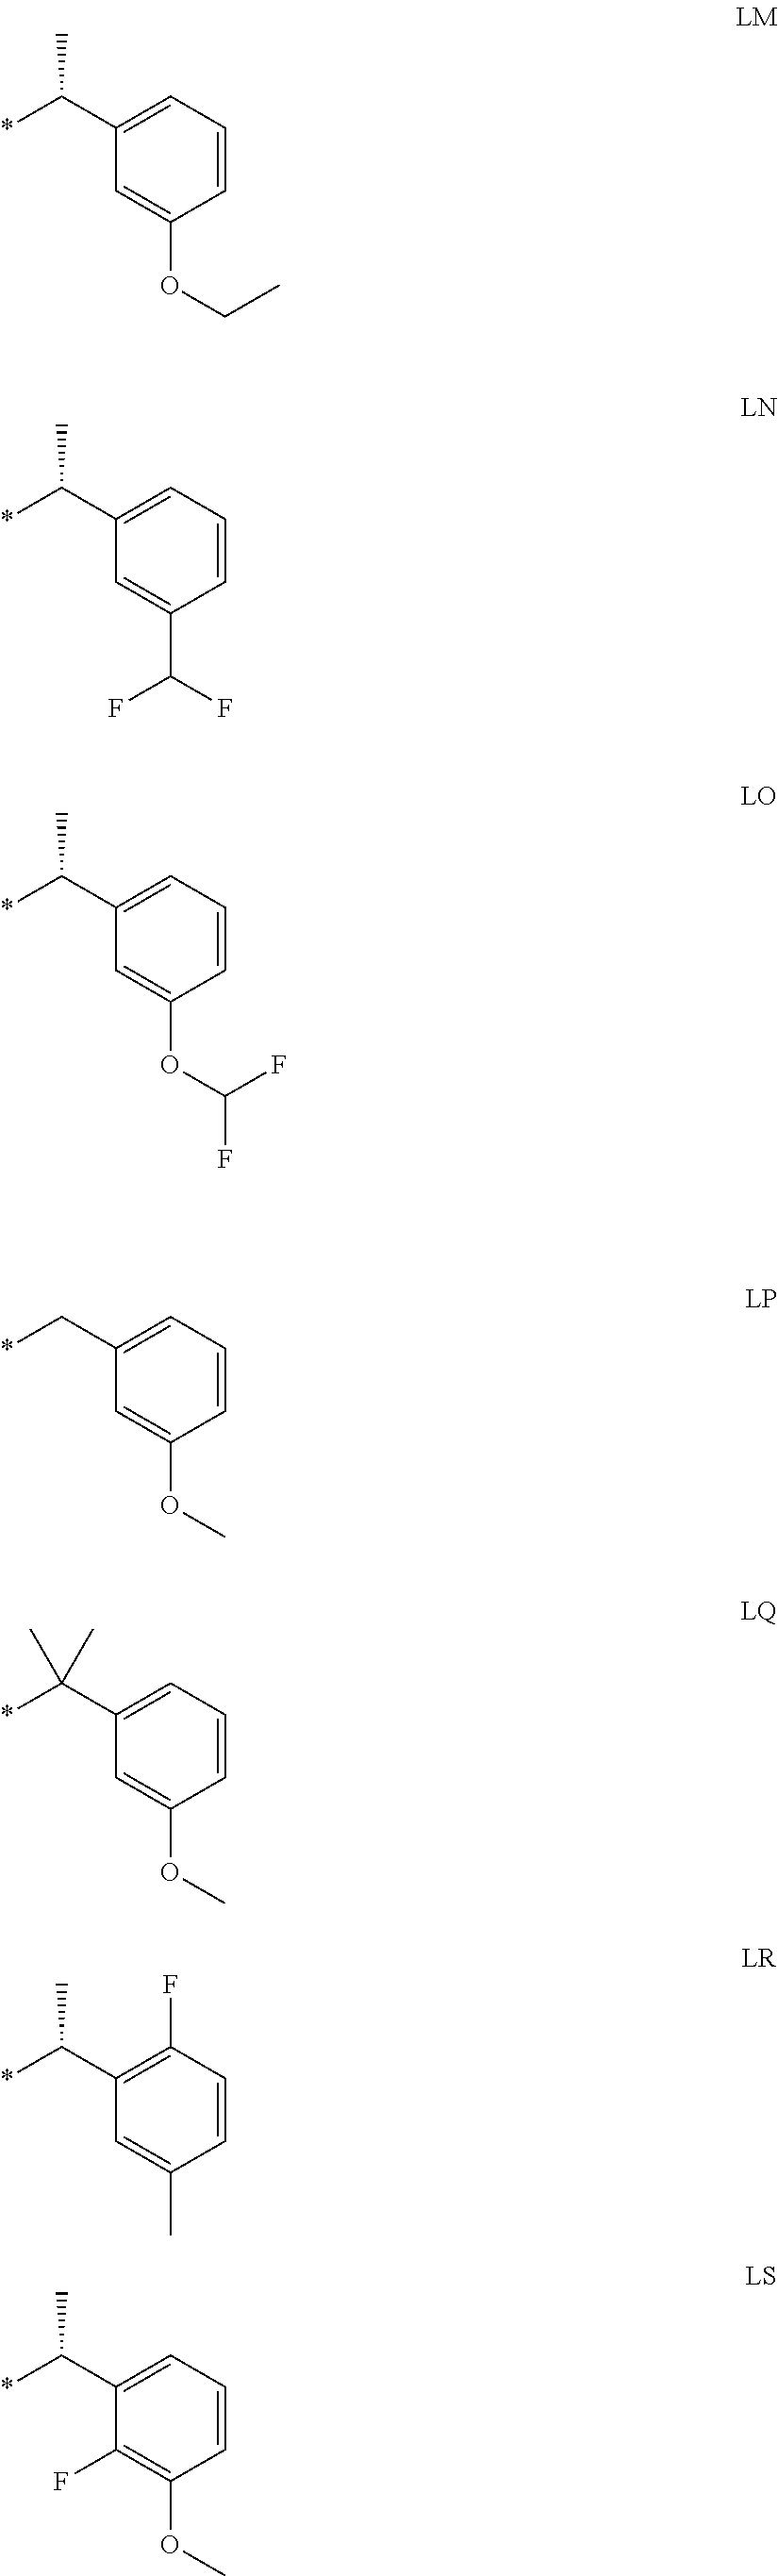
C1(C(*)C)=CC=CC(OCC)=C1.C1(C(*)C)=CC=CC(C(F)F)=C1.C1(C(*)C)=CC=CC(OC(F)F)=C1.C1(C*)=CC=CC(OC)=C1.C1(C(*)(C)C)=CC=CC(OC)=C1.C1(C(*)C)=C(F)C=CC(C)=C1.C1(C(*)C)=CC=CC(OC)=C1F
